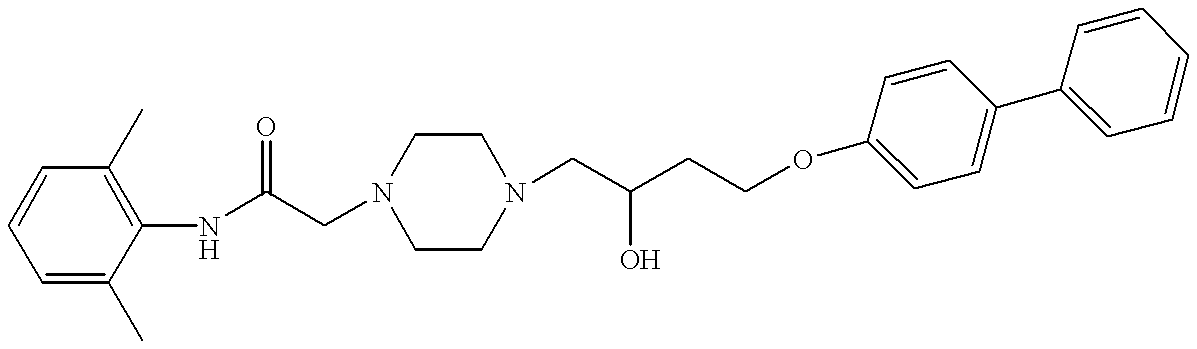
C1=C(C)C(NC(CN2CCN(CC(CCOC3=CC=C(C4=CC=CC=C4)C=C3)O)CC2)=O)=C(C)C=C1
